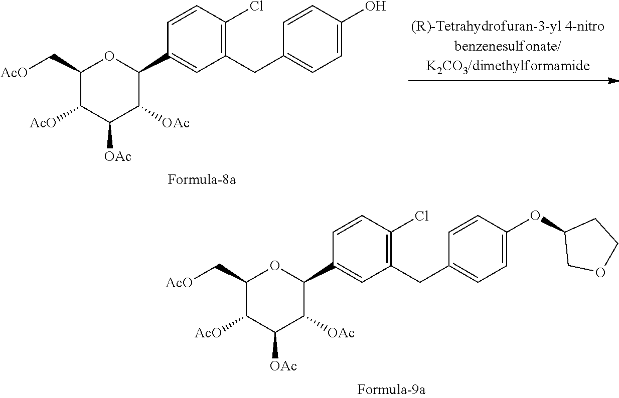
C1(C[AcO])C([AcO])C([OAc])C([OAc])C(C2=CC(CC3=CC=C(OC4COCC4)C=C3)=C(Cl)C=C2)O1.C1(C[AcO])C([AcO])C([OAc])C([OAc])C(C2=CC(CC3=CC=C(O)C=C3)=C(Cl)C=C2)O1
